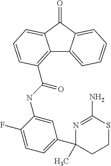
N1=C(N)SCCC1(C1=CC=C(F)C(NC(=O)C2=C3C4=CC=CC=C4C(=O)C3=CC=C2)=C1)C
